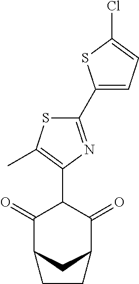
C1(=O)C2CC(C(=O)C1C1=C(C)SC(C3=CC=C(Cl)S3)=N1)CC2
